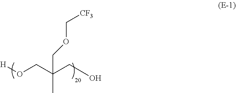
[H]OCC(CO)(C)COC[CF3]
